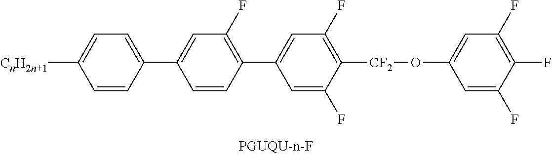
C1(C2=CC=C([CnH2n+1])C=C2)=CC(F)=C(C2=CC(F)=C([CF2]OC3=CC(F)=C(F)C(F)=C3)C(F)=C2)C=C1
